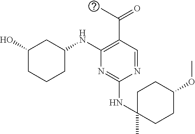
C1(O)CCCC(NC2=C(C(C)=O)C=NC(NC3(C)CCC(OC)CC3)=N2)C1
